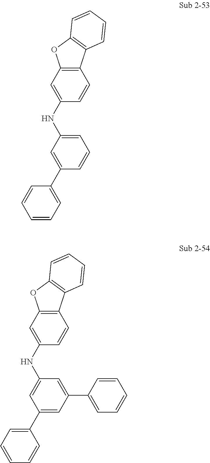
C12=C(C=CC(NC3=CC(C4=CC=CC=C4)=CC(C4=CC=CC=C4)=C3)=C1)C1=C(O2)C=CC=C1.C12=C(C=CC(NC3=CC=CC(C4=CC=CC=C4)=C3)=C1)C1=C(O2)C=CC=C1
